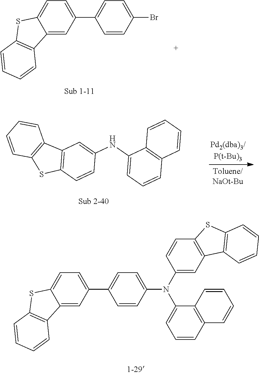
C1=C(C2=CC=C(N(C3=CC4=C(C=C3)SC3=C4C=CC=C3)C3=CC=CC4=C3C=CC=C4)C=C2)C=C2C(=C1)SC1=C2C=CC=C1.C1=CC(Br)=CC=C1C1=CC=C2C(=C1)C1=C(S2)C=CC=C1.C1(NC2=CC=CC3=C2C=CC=C3)=CC2=C(C=C1)SC1=C2C=CC=C1
